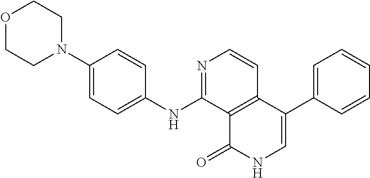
C1=CC2=C(C(NC3=CC=C(N4CCOCC4)C=C3)=N1)C(=O)NC=C2C1=CC=CC=C1
